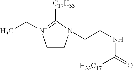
C1CN(CCNC([H33C17])=O)C([C17H33])=[N+]1CC
